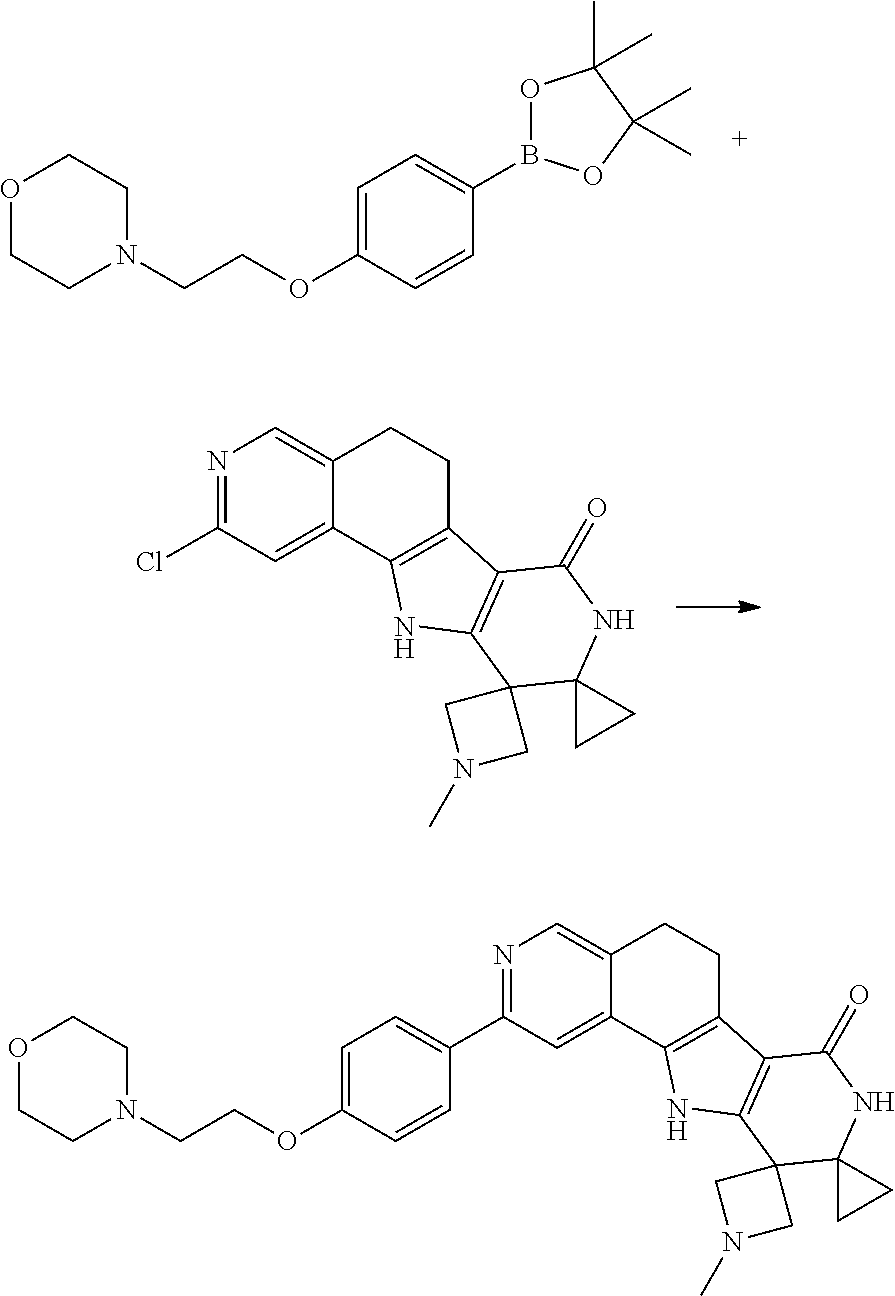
C12=CN=C(Cl)C=C1C1=C(CC2)C2=C(N1)C1(C3(NC2=O)CC3)CN(C)C1.O1CCN(CCOC2=CC=C(B3OC(C)(C)C(C)(C)O3)C=C2)CC1.C12=CN=C(C3=CC=C(OCCN4CCOCC4)C=C3)C=C1C1=C(CC2)C2=C(N1)C1(C3(NC2=O)CC3)CN(C)C1
